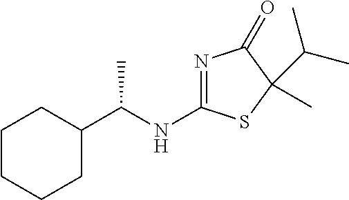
N1=C(NC(C2CCCCC2)C)SC(C)(C(C)C)C1=O
